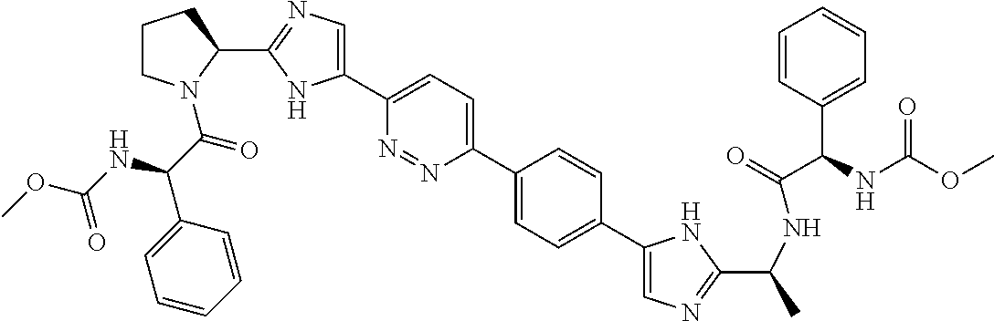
C1(C2=CN=C(C3CCCN3C(C(C3=CC=CC=C3)NC(OC)=O)=O)N2)=CC=C(C2=CC=C(C3=CN=C(C(NC(C(C4=CC=CC=C4)NC(OC)=O)=O)C)N3)C=C2)N=N1
